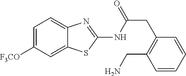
C1=C([F3CO])C=C2C(=C1)N=C(NC(CC1=C(CN)C=CC=C1)=O)S2
